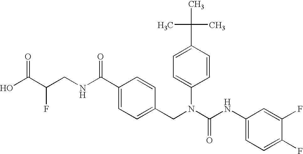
OC(C(CNC(C1=CC=C(CN(C(NC2=CC=C(F)C(F)=C2)=O)C2=CC=C(C(C)(C)C)C=C2)C=C1)=O)F)=O
